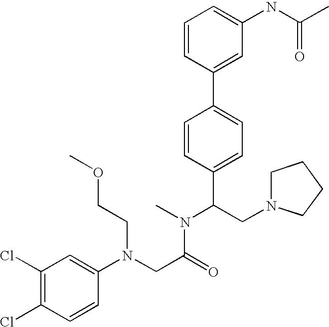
C(C(N(C)C(CN1CCCC1)C1=CC=C(C2=CC(NC(C)=O)=CC=C2)C=C1)=O)N(C1=CC(Cl)=C(Cl)C=C1)CCOC
